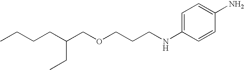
C1=C(NCCCOCC(CCCC)CC)C=CC(N)=C1
